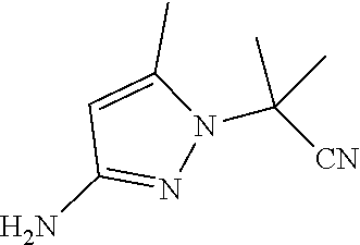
N1(C([CN])(C)C)C(C)=CC(N)=N1
